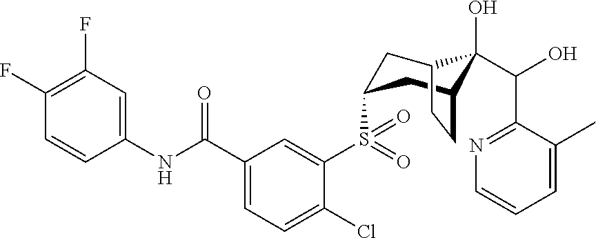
C1(F)=C(F)C=C(NC(C2=CC=C(Cl)C(S(=O)(=O)C3CC4C(O)(C(O)C5=NC=CC=C5C)C(C3)CC4)=C2)=O)C=C1
